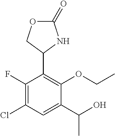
C1(C(O)C)=CC(Cl)=C(F)C(C2NC(=O)OC2)=C1OCC
